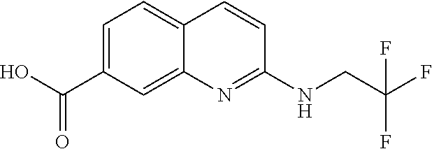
C1=C(C(O)=O)C=C2C(=C1)C=CC(NCC(F)(F)F)=N2
